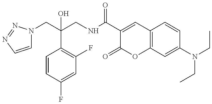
C1=CN=NN1CC(CNC(C1=CC2=C(OC1=O)C=C(N(CC)CC)C=C2)=O)(C1=C(F)C=C(F)C=C1)O
